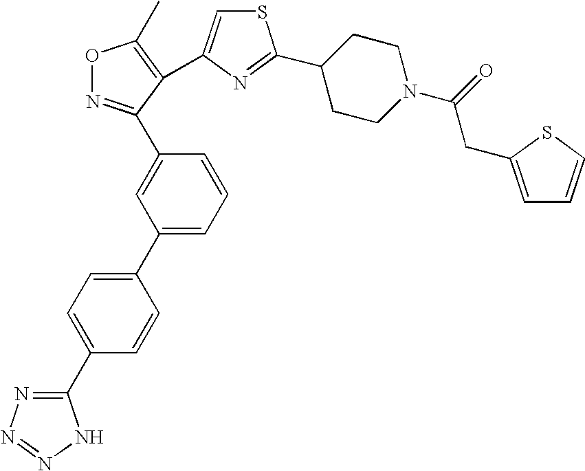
C1(C2=CC=CC(C3=NOC(C)=C3C3=CSC(C4CCN(C(CC5=CC=CS5)=O)CC4)=N3)=C2)=CC=C(C2=NN=NN2)C=C1
